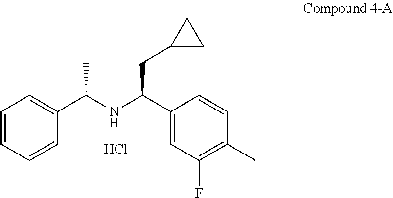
C1(C(NC(C2=CC(F)=C(C)C=C2)CC2CC2)C)=CC=CC=C1.Cl
